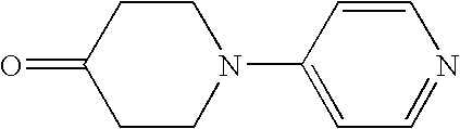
C1CN(C2=CC=NC=C2)CCC1=O
